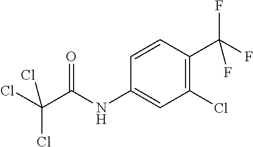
C1(Cl)=C(C(F)(F)F)C=CC(NC(C(Cl)(Cl)Cl)=O)=C1
